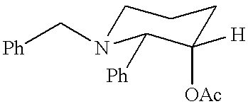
C1N(C[Ph])C([Ph])C([OAc])([H])CC1
